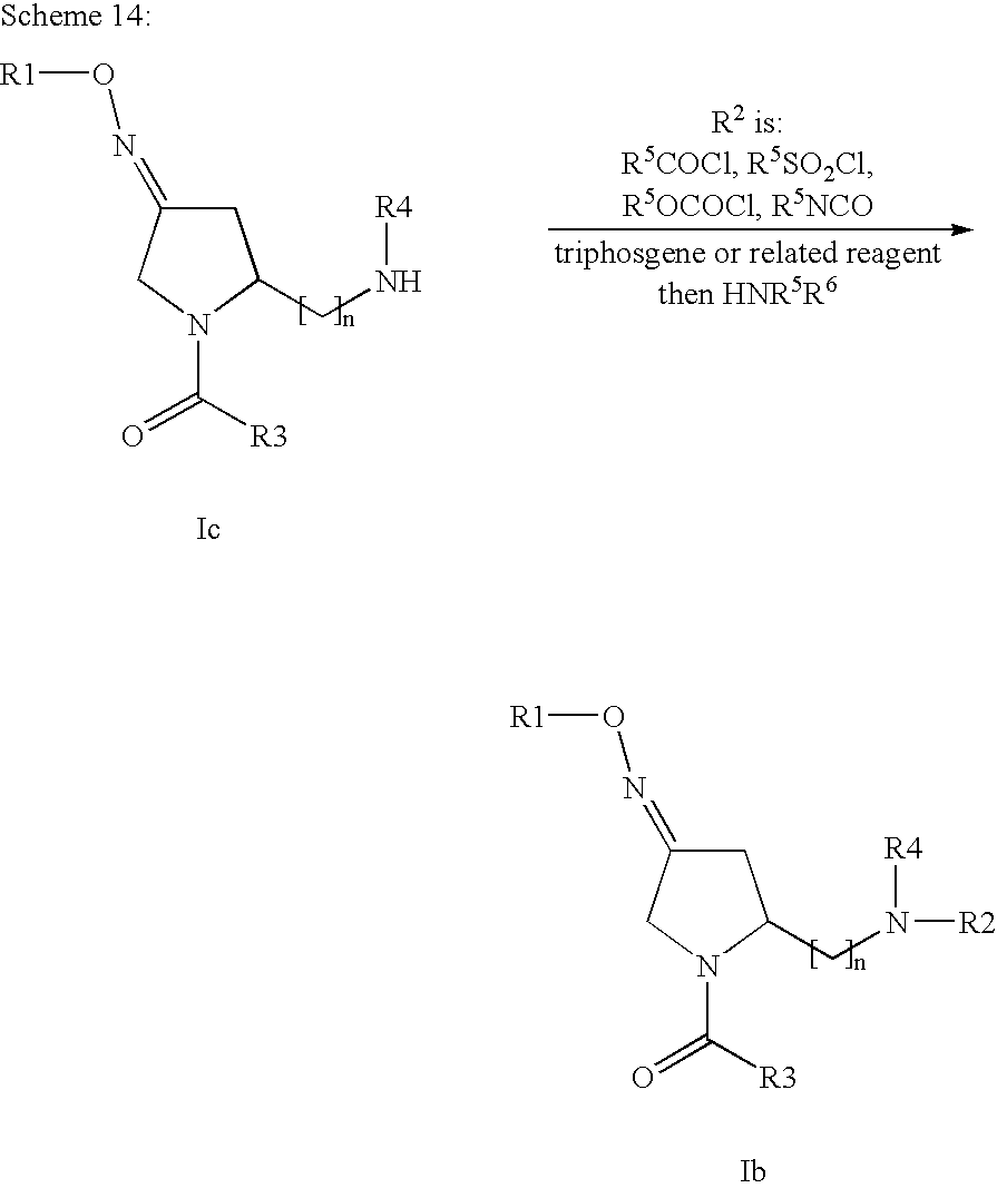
C1C(=NO[R1])CN(C(=O)[R3])C1CN([R4])[R2].[Ib].C1C(=NO[R1])CN(C(=O)[R3])C1CN[R4].[Ic]
